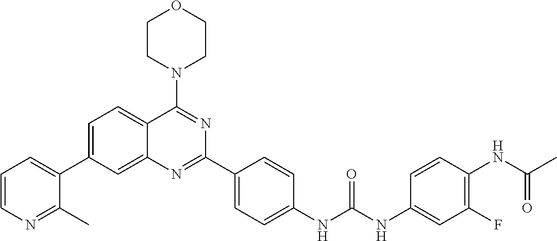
C1=C(C2=CC=CN=C2C)C=C2C(=C1)C(N1CCOCC1)=NC(C1=CC=C(NC(NC3=CC(F)=C(NC(C)=O)C=C3)=O)C=C1)=N2
